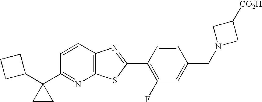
C1(C2(C3=NC4=C(C=C3)N=C(C3=C(F)C=C(CN5CC([CO2H])C5)C=C3)S4)CC2)CCC1
